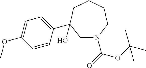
C1N(C(=O)OC(C)(C)C)CCCCC1(C1=CC=C(OC)C=C1)O
